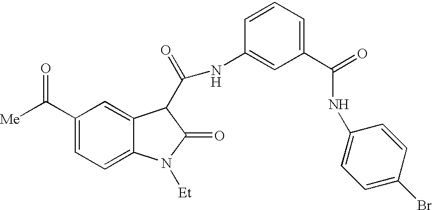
[Me]C(C1=CC=C2C(=C1)C(C(=O)NC1=CC(C(NC3=CC=C(Br)C=C3)=O)=CC=C1)C(=O)N2[Et])=O
